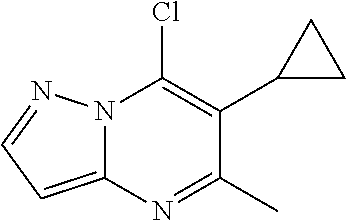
N12C(=CC=N1)N=C(C)C(C1CC1)=C2Cl
